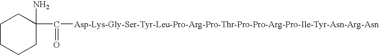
C1CCCC(N)(C(=O)[Asp-Lys-Gly-Ser-Tyr-Leu-Pro-Arg-Pro-Thr-Pro-Pro-Arg-Pro-Ile-Tyr-Asn-Arg-Asn])C1
